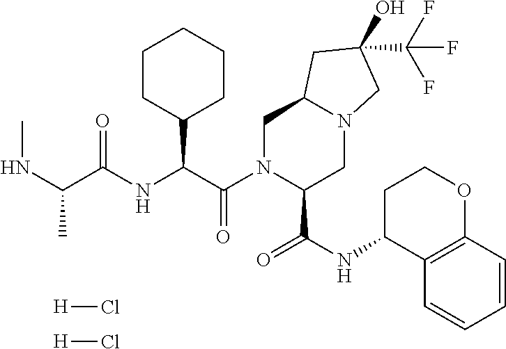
N(C(C)C(NC(C(N1C(C(NC2C3=C(OCC2)C=CC=C3)=O)CN2C(C1)CC(O)(C(F)(F)F)C2)=O)C1CCCCC1)=O)C.[H]Cl.[H]Cl
